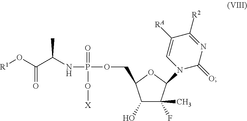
C1(O)C(F)(C)C(N2C(=O)N=C([R2])C([RA])=C2)OC1COP(NC(C(O[R1])=O)C)(=O)O[X]
